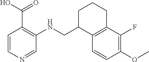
C1=CN=CC(NCC2C3=C(CCC2)C(F)=C(OC)C=C3)=C1C(O)=O
